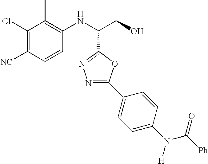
C1(Cl)=C([NC])C=CC(NC(C(O)C)C2=NN=C(C3=CC=C(N([H])C([Ph])=O)C=C3)O2)=C1C
